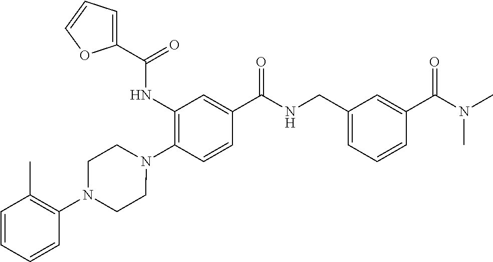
C1(NC(=O)C2=CC=CO2)=C(N2CCN(C3=C(C)C=CC=C3)CC2)C=CC(C(=O)NCC2=CC=CC(C(N(C)C)=O)=C2)=C1
